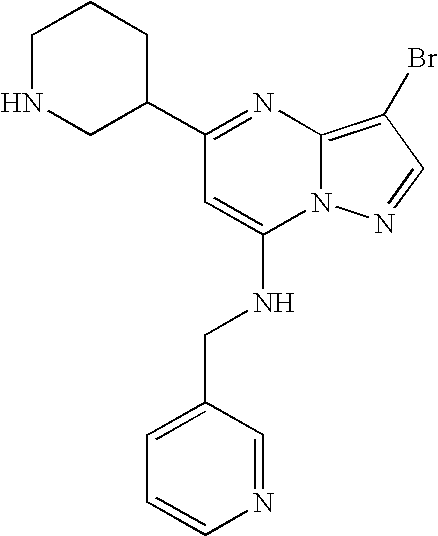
C1=CN=CC(CNC2=CC(C3CCCNC3)=NC3=C(Br)C=NN23)=C1
